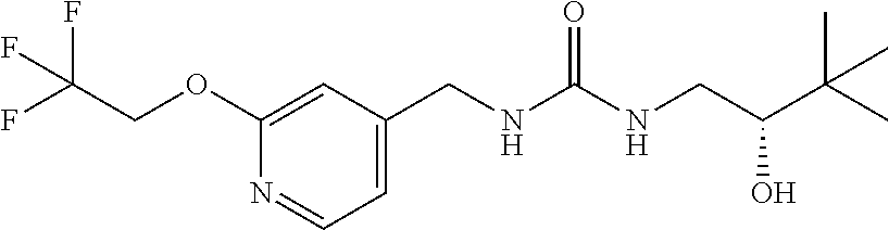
C(C(C(C)(C)C)O)NC(=O)NCC1=CC=NC(OCC(F)(F)F)=C1
